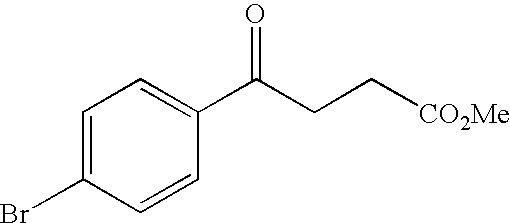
C1=C(Br)C=CC(C(CC[CO2Me])=O)=C1
